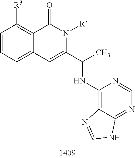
C12=CC=CC([R3])=C1C(=O)N([R])C(C(C)NC1=C3C(=NC=N1)NC=N3)=C2
